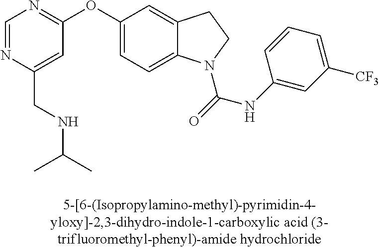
C1(OC2=CC=C3C(=C2)CCN3C(=O)NC2=CC([CF3])=CC=C2)=NC=NC(CNC(C)C)=C1
